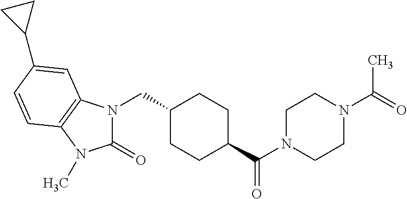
N1(CC2CCC(C(N3CCN(C(=O)C)CC3)=O)CC2)C(=O)N(C)C2=C1C=C(C1CC1)C=C2
